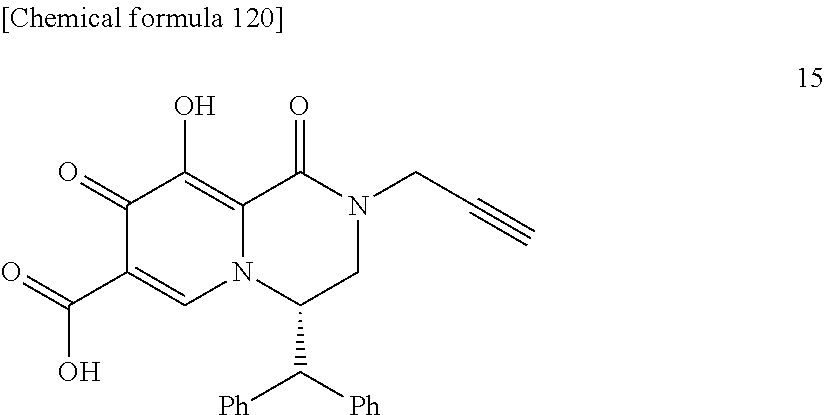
C1(=O)C(C(O)=O)=CN2C(=C1O)C(=O)N(CC#C)CC2C([Ph])[Ph]
